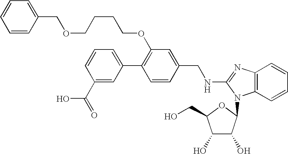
C1(C2=CC=CC(C(=O)O)=C2)=C(OCCCCOCC2=CC=CC=C2)C=C(CNC2=NC3=C(C=CC=C3)N2C2C(O)C(O)C(CO)O2)C=C1
